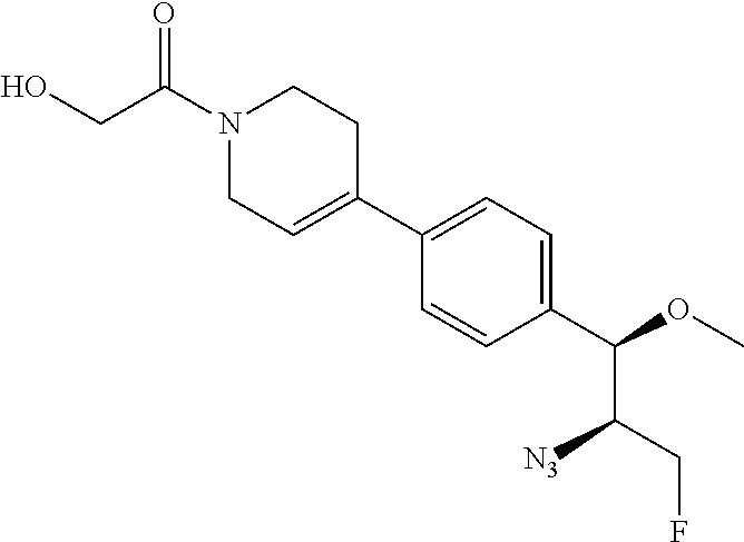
C1(C2=CC=C(C(C(CF)[N3])OC)C=C2)=CCN(C(CO)=O)CC1
